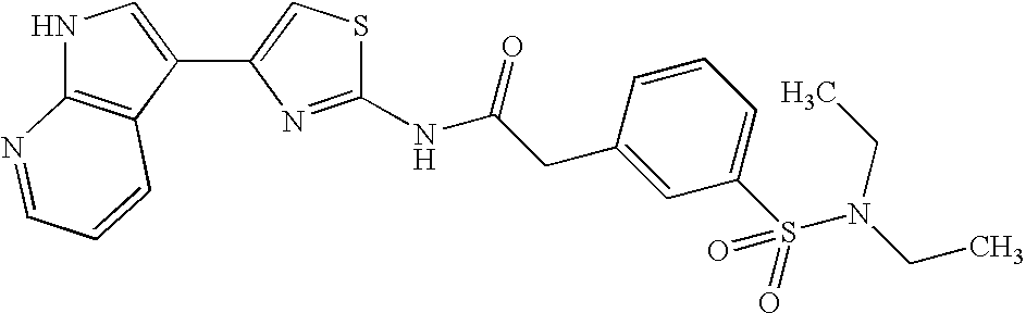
N1C2=C(C(C3=CSC(NC(CC4=CC(S(N(CC)CC)(=O)=O)=CC=C4)=O)=N3)=C1)C=CC=N2
